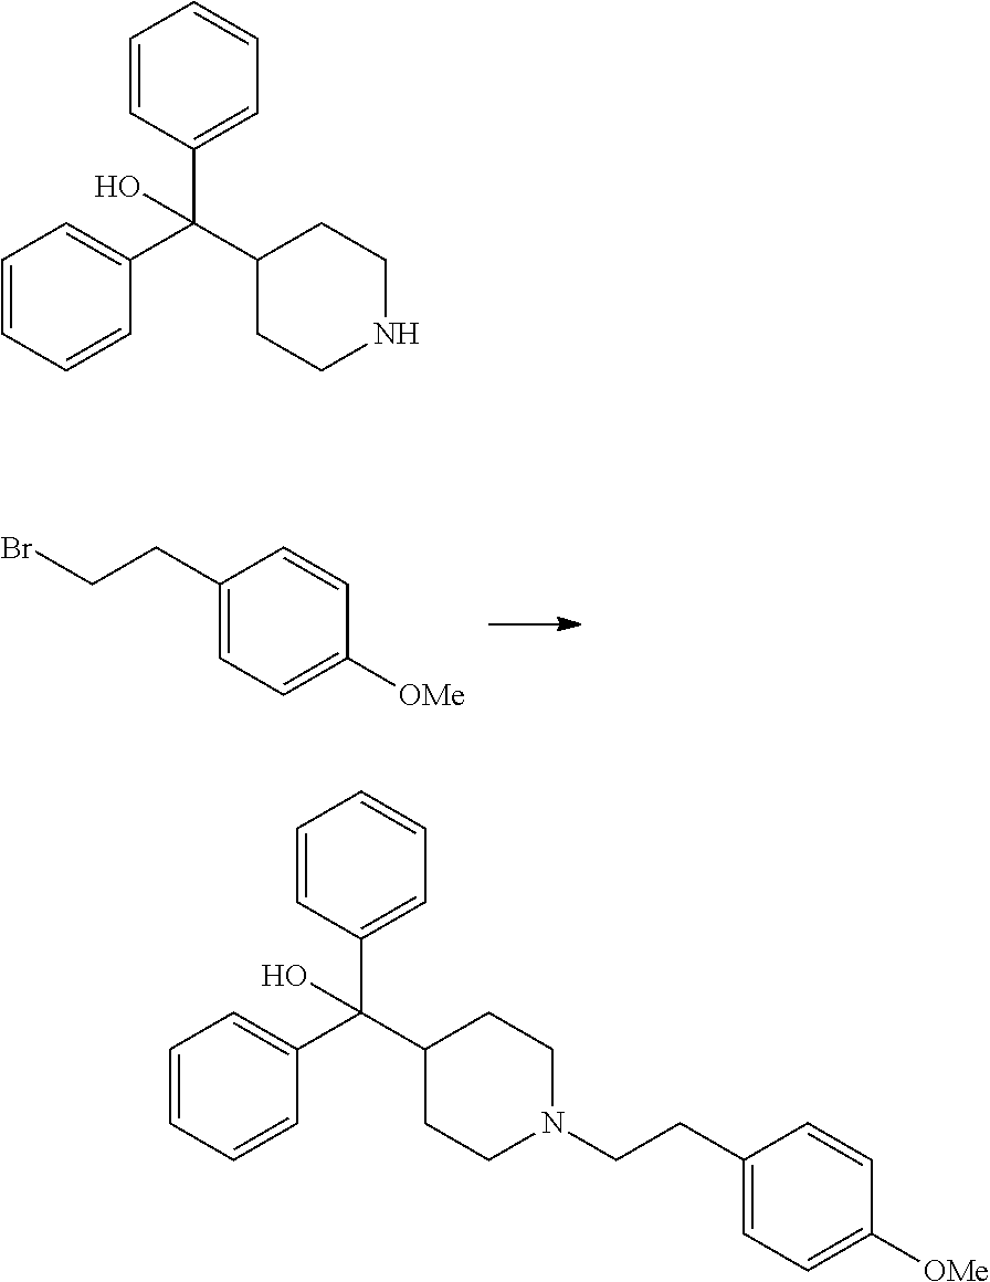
C1=C(CCBr)C=CC([OMe])=C1.C1(C(C2CCNCC2)(C2=CC=CC=C2)O)=CC=CC=C1.C1(C(C2CCN(CCC3=CC=C([OMe])C=C3)CC2)(C2=CC=CC=C2)O)=CC=CC=C1
